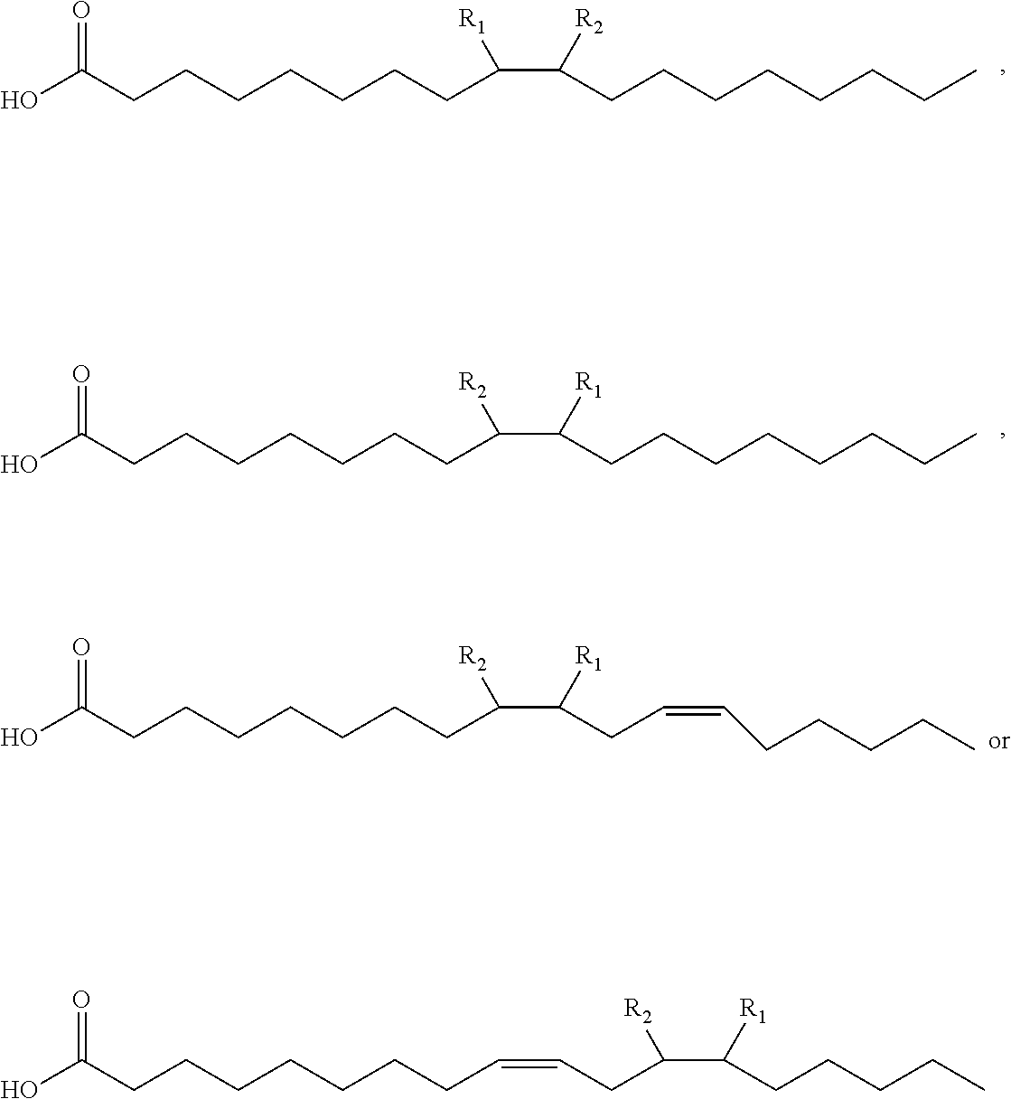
OC(CCCCCCCC(C(CCCCCCCC)[R2])[R1])=O.OC(CCCCCCCC(C(CCCCCCCC)[R1])[R2])=O.OC(CCCCCCCC(C(CC=CCCCCC)[R1])[R2])=O.OC(CCCCCCCC=CCC(C([R1])CCCCC)[R2])=O
